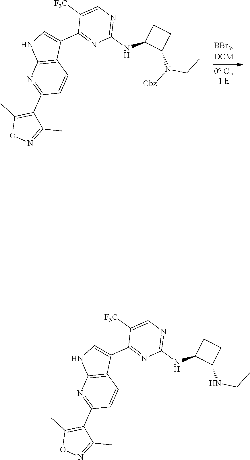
C1(NC2CCC2NCC)=NC=C([F3C])C(C2=CNC3=C2C=CC(C2=C(C)ON=C2C)=N3)=N1.C1(NC2CCC2N(CC)[Cbz])=NC=C([F3C])C(C2=CNC3=C2C=CC(C2=C(C)ON=C2C)=N3)=N1
